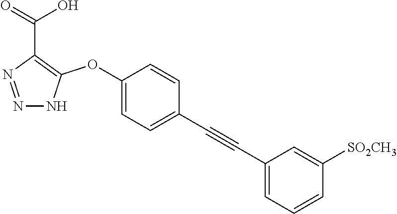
C1(OC2=C(C(=O)O)N=NN2)=CC=C(C#CC2=CC=CC([SO2CH3])=C2)C=C1
